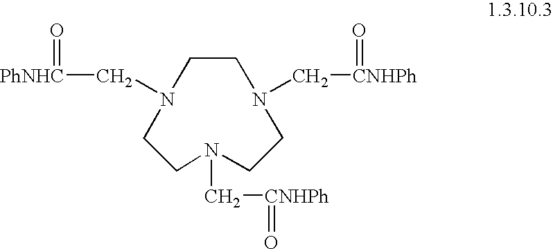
C1CN(C[CNHPh]=O)CCN(C[CNHPh]=O)CCN1C[PhNHC]=O
